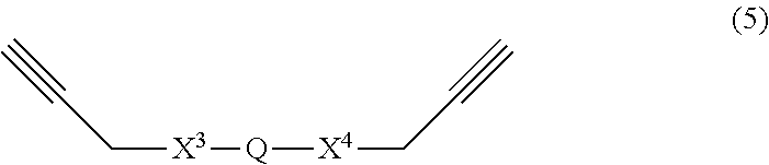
C([X3][Q][X4]CC#C)C#C
